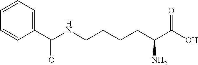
C1(C(NCCCCC(C(O)=O)N)=O)=CC=CC=C1
